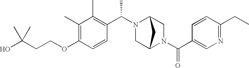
C(OC1=C(C)C(C)=C(C(N2C3CN(C(C4=CN=C(CC)C=C4)=O)C(C2)C3)C)C=C1)CC(O)(C)C
